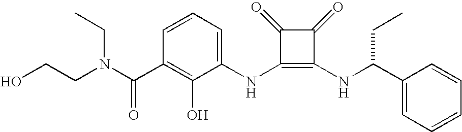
N(C1=C(NC(CC)C2=CC=CC=C2)C(=O)C1=O)C1=CC=CC(C(=O)N(CCO)CC)=C1O
